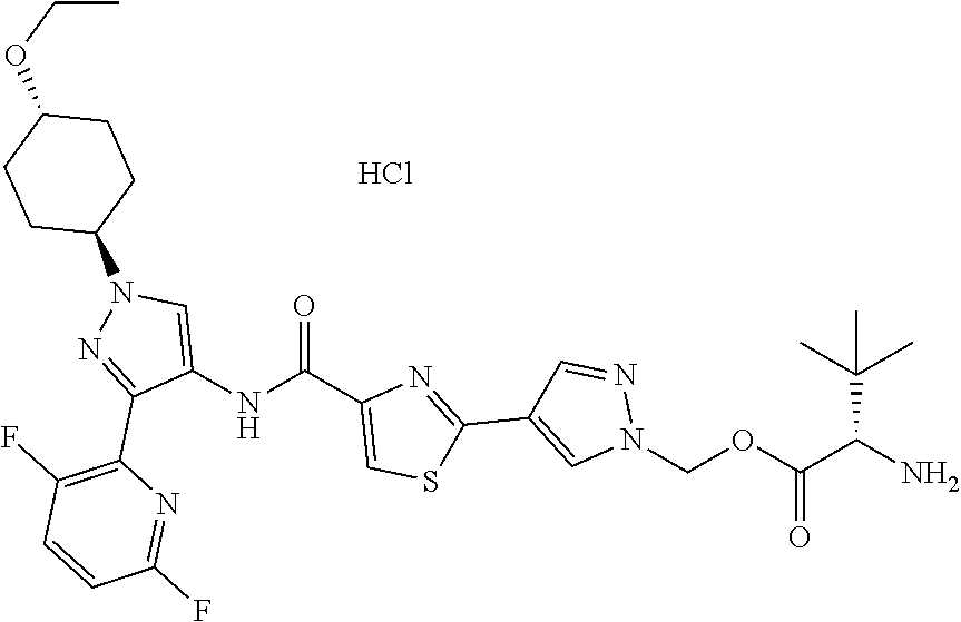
C(C(N)C(OCN1C=C(C2=NC(C(=O)NC3=CN(C4CCC(OCC)CC4)N=C3C3=C(F)C=CC(F)=N3)=CS2)C=N1)=O)(C)(C)C.Cl
